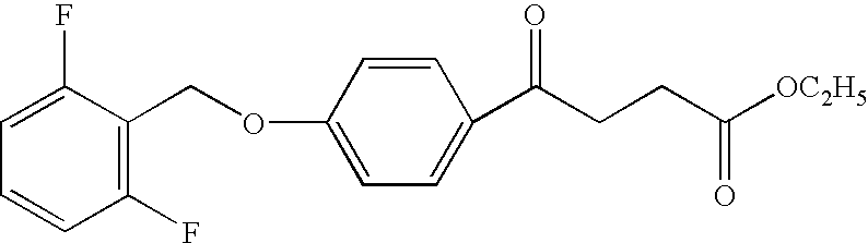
C1=C(OCC2=C(F)C=CC=C2F)C=CC(C(CCC([OC2H5])=O)=O)=C1
